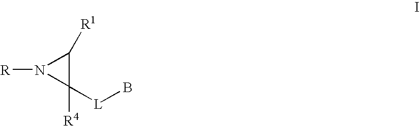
C1([R4])([L]B)C([R1])N1[R]
